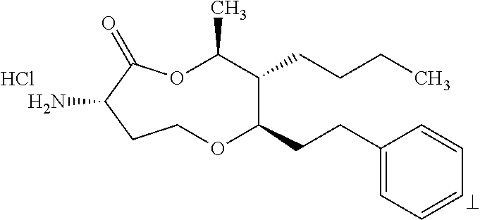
NC1C(=O)OC(C)C(CCCC)C(CCC2=CC=CC=C2)OCC1.Cl
